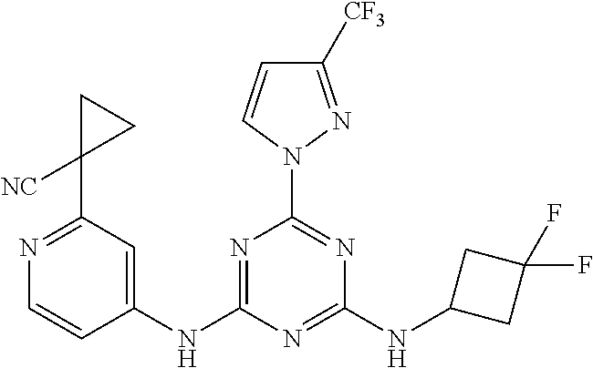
N1=C(NC2=CC(C3([NC])CC3)=NC=C2)N=C(NC2CC(F)(F)C2)N=C1N1C=CC([CF3])=N1
